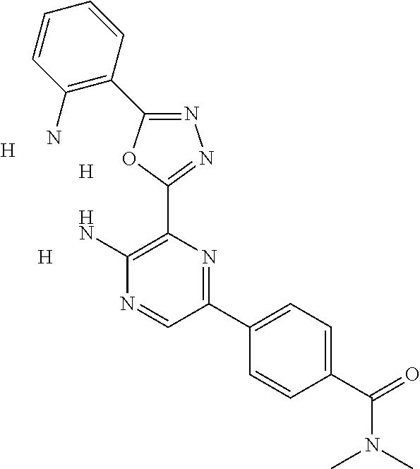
N1=C(C2=C(N)C=CC=C2)OC(C2=C(N)N=CC(C3=CC=C(C(=O)N(C)C)C=C3)=N2)=N1.[H].[H].[H]
